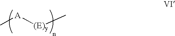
[(E)y](C)[A]C
